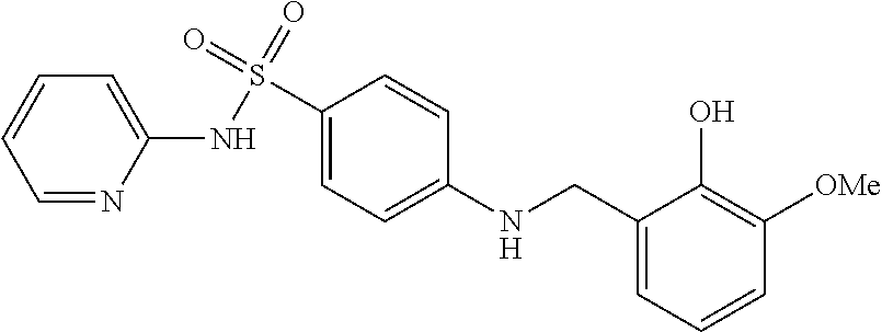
C1=NC(NS(=O)(=O)C2=CC=C(NCC3=CC=CC([OMe])=C3O)C=C2)=CC=C1
